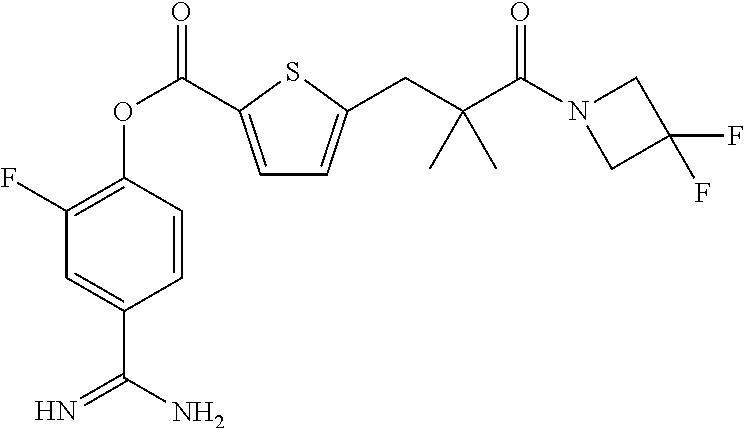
C1(F)=C(OC(=O)C2=CC=C(CC(C(N3CC(F)(F)C3)=O)(C)C)S2)C=CC(C(N)=N)=C1
